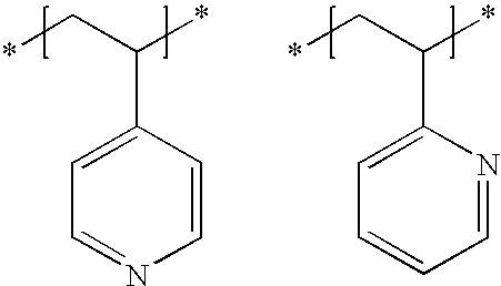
C1(C(C*)*)=CC=NC=C1.C1(C(C*)*)=CC=CC=N1
